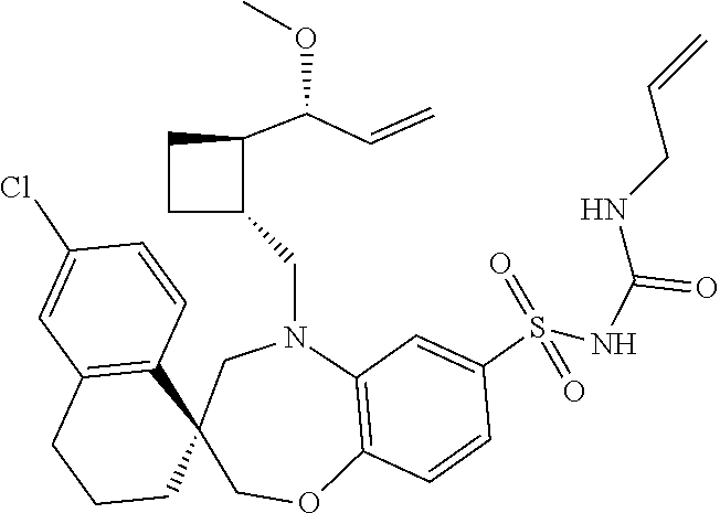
C1N(CC2C(C(C=C)OC)CC2)C2=C(OCC13CCCC1=C3C=CC(Cl)=C1)C=CC(S(NC(NCC=C)=O)(=O)=O)=C2
